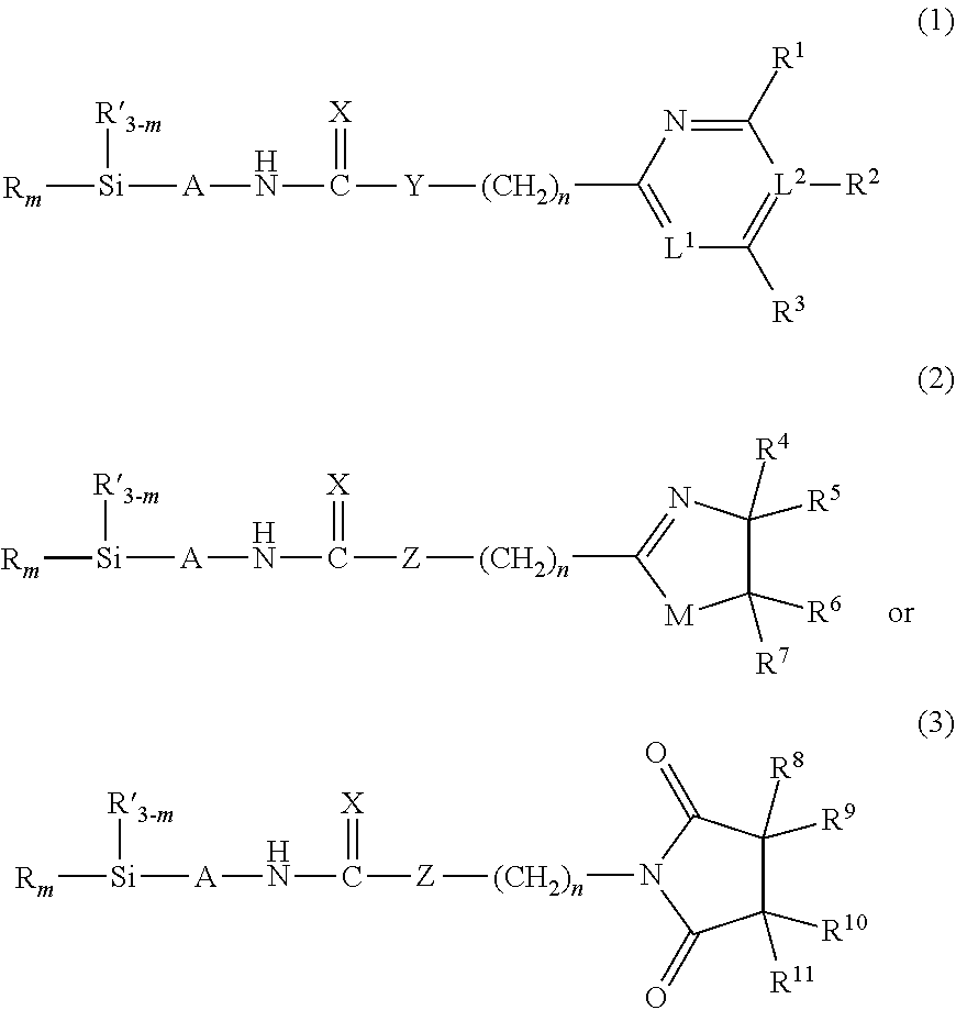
C1([(CH2)n][Z]C(=[X])N[A][Si]([R3-m])[Rm])=NC([R5])([R4])C([R6])([R7])[M]1.C1([R1])=NC([(CH2)n][Y]C(=[X])N[A][Si]([R3-m])[Rm])=[L1]C([R3])=[L2]1[R2].N1([(CH2)n][Z]C(=[X])N[A][Si]([R3-m])[Rm])C(=O)C([R10])([R11])C([R9])([R8])C1=O
